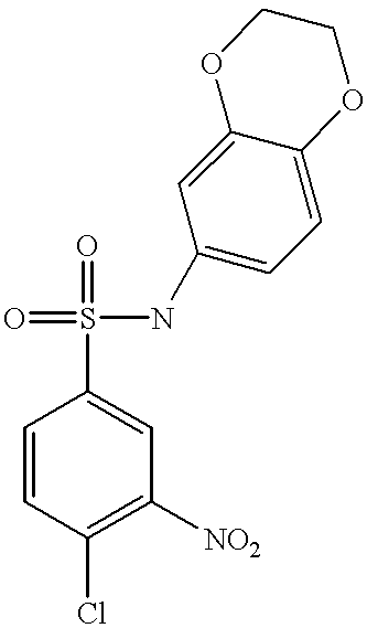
C1=CC(Cl)=C([NO2])C=C1S(NC1=CC=C2C(=C1)OCCO2)(=O)=O
